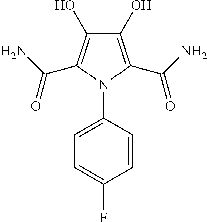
C1(O)=C(C(N)=O)N(C2=CC=C(F)C=C2)C(C(N)=O)=C1O
